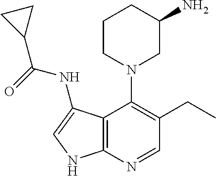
C12=C(N=CC(CC)=C1N1CC(N)CCC1)NC=C2NC(=O)C1CC1
